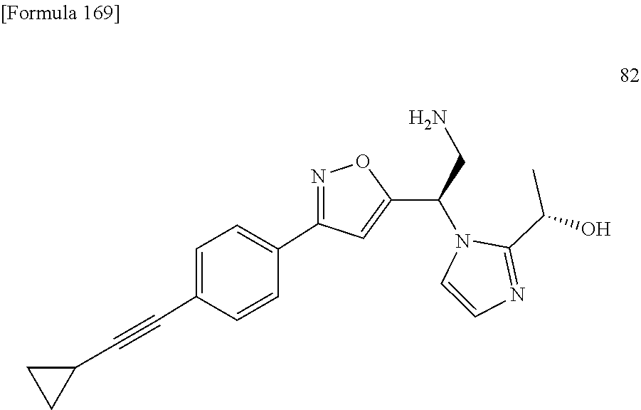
C1(C(C)O)=NC=CN1C(C1=CC(C2=CC=C(C#CC3CC3)C=C2)=NO1)CN
